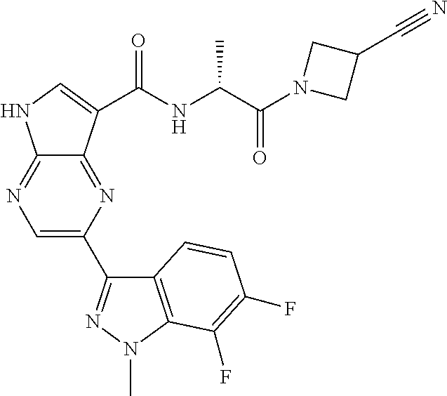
C12=NC(C3=NN(C)C4=C3C=CC(F)=C4F)=CN=C1NC=C2C(NC(C(N1CC(C#N)C1)=O)C)=O
